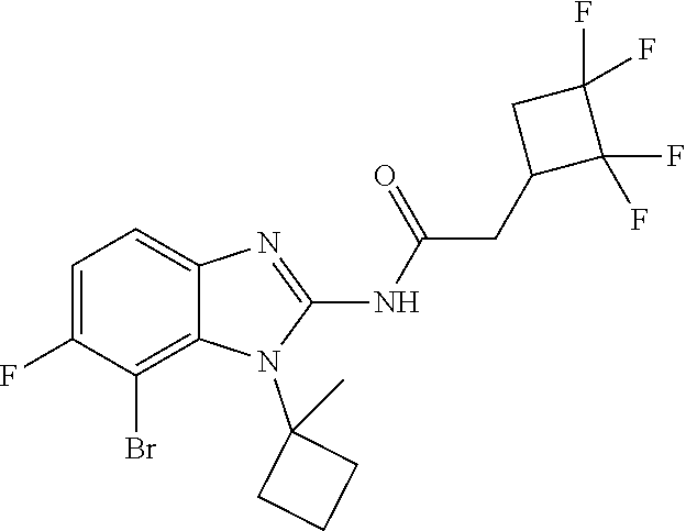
C1=C(F)C(Br)=C2C(=C1)N=C(NC(=O)CC1C(F)(F)C(F)(F)C1)N2C1(C)CCC1
